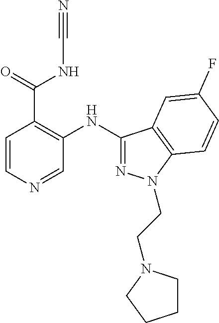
C1=CN=CC(NC2=NN(CCN3CCCC3)C3=C2C=C(F)C=C3)=C1C(=O)NC#N
